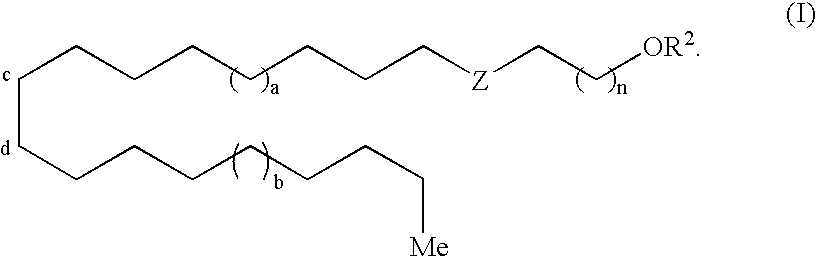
C(CCCCCCC[Z]CC[OR2])CCCCCCCC[Me]
